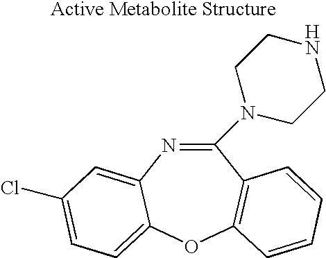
C1(N2CCNCC2)=NC2=CC(Cl)=CC=C2OC2=C1C=CC=C2
